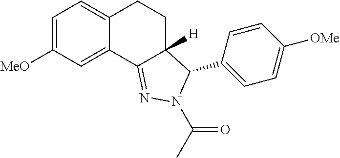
C1=C([MeO])C=C2C(=C1)CCC1([H])C2=NN(C(=O)C)C1C1=CC=C([OMe])C=C1
